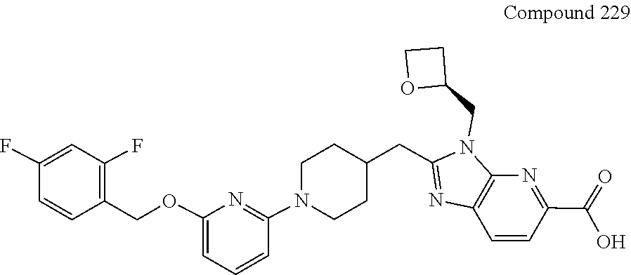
C1(C(=O)O)=NC2=C(C=C1)N=C(CC1CCN(C3=NC(OCC4=C(F)C=C(F)C=C4)=CC=C3)CC1)N2CC1OCC1
